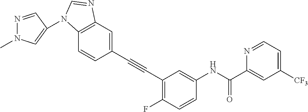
C1(C#CC2=C(F)C=CC(NC(C3=CC([CF3])=CC=N3)=O)=C2)=CC2=C(C=C1)N(C1=CN(C)N=C1)C=N2
